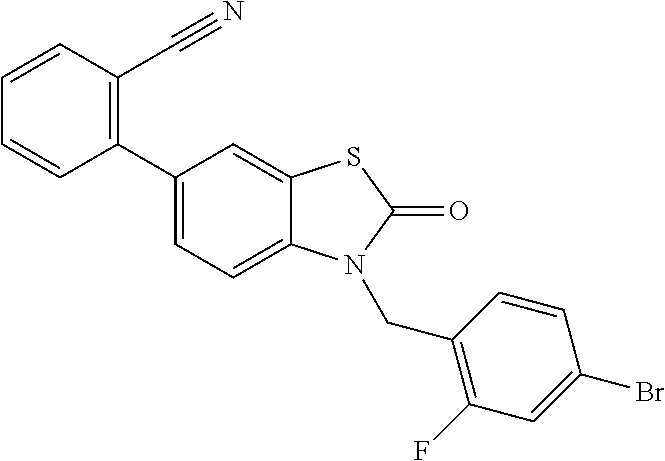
C1(C2=CC=C3C(=C2)SC(=O)N3CC2=C(F)C=C(Br)C=C2)=C(C#N)C=CC=C1
